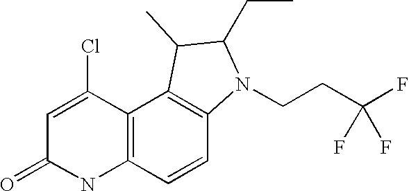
C12=C(C(Cl)=CC(=O)N1)C1=C(C=C2)N(CCC(F)(F)F)C(CC)C1C
